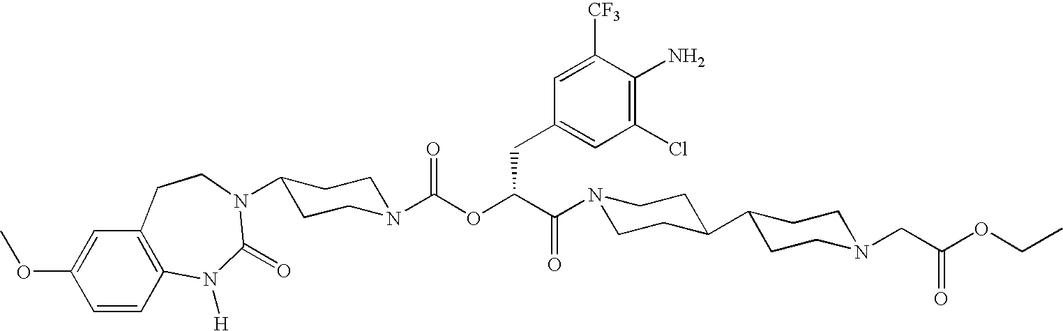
N1(C(C(OC(N2CCC(N3C(=O)N([H])C4=C(C=C(OC)C=C4)CC3)CC2)=O)CC2=CC(Cl)=C(N)C([CF3])=C2)=O)CCC(C2CCN(CC(OCC)=O)CC2)CC1
